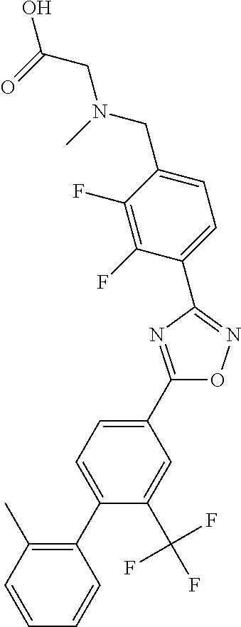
C1(C2=CC=C(C3=NC(C4=CC=C(CN(C)CC(=O)O)C(F)=C4F)=NO3)C=C2C(F)(F)F)=C(C)C=CC=C1
